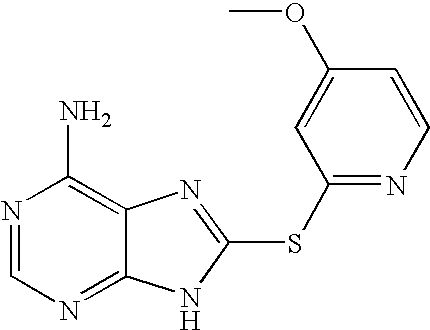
N1=CN=C2C(=C1N)N=C(SC1=NC=CC(OC)=C1)N2
